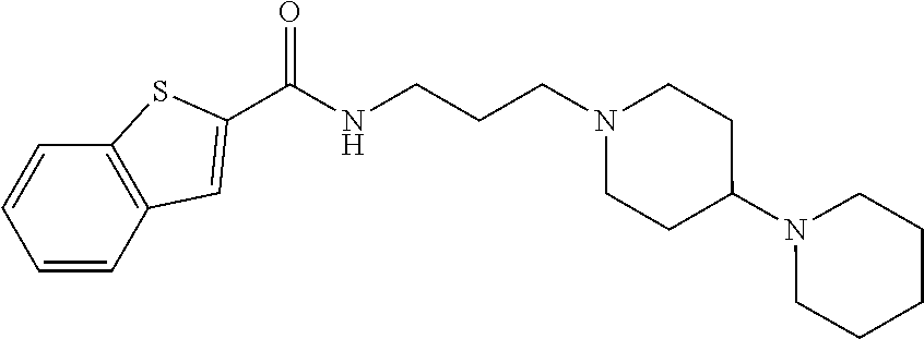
N(CCCN1CCC(N2CCCCC2)CC1)C(=O)C1=CC2=C(C=CC=C2)S1
